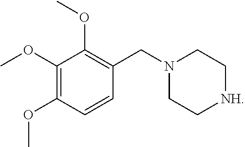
C1(OC)=C(OC)C=CC(CN2CC[NH]CC2)=C1OC
